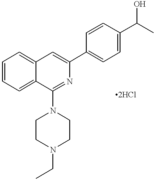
C12=CC=CC=C1C(N1CCN(CC)CC1)=NC(C1=CC=C(C(C)O)C=C1)=C2
